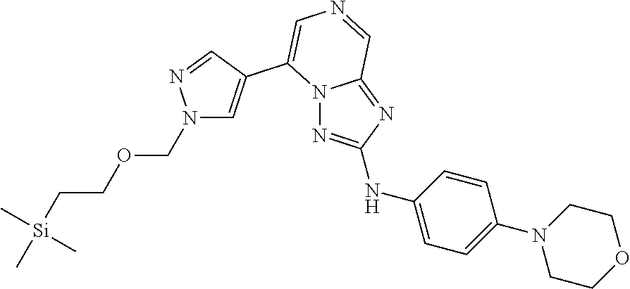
N1(COCC[Si](C)(C)C)C=C(C2=CN=CC3=NC(NC4=CC=C(N5CCOCC5)C=C4)=NN32)C=N1
